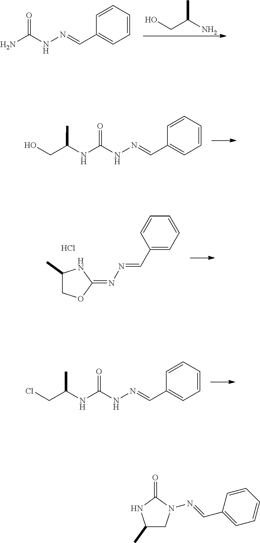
C1=CC(C=NNC(N)=O)=CC=C1.OCC(N)C.C1=CC(C=NNC(NC(CO)C)=O)=CC=C1.C1=CC(C=NN=C2NC(C)CO2)=CC=C1.Cl.C1=CC(C=NNC(NC(CCl)C)=O)=CC=C1.C1(C)CN(N=CC2=CC=CC=C2)C(=O)N1
